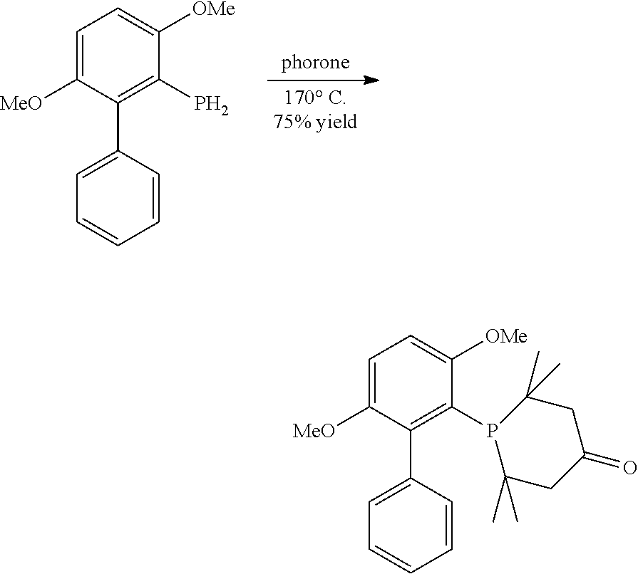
C1=C([MeO])C(C2=CC=CC=C2)=C(P)C([OMe])=C1.C1(C2=C(P3C(C)(C)CC(=O)CC3(C)C)C([OMe])=CC=C2[MeO])=CC=CC=C1
